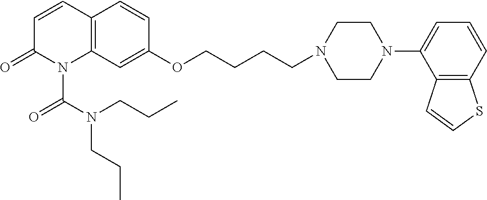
C1=CC2=C(N(C(N(CCC)CCC)=O)C1=O)C=C(OCCCCN1CCN(C3=CC=CC4=C3C=CS4)CC1)C=C2
